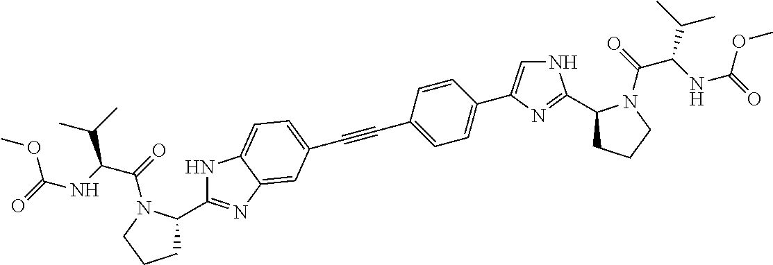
C1CCN(C(=O)C(NC(=O)OC)C(C)C)C1C1=NC2=CC(C#CC3=CC=C(C4=CNC(C5CCCN5C(=O)C(NC(=O)OC)C(C)C)=N4)C=C3)=CC=C2N1
